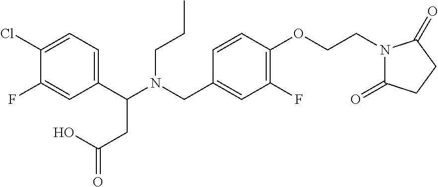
C1(C(N(CC2=CC(F)=C(OCCN3C(=O)CCC3=O)C=C2)CCC)CC(=O)O)=CC=C(Cl)C(F)=C1
